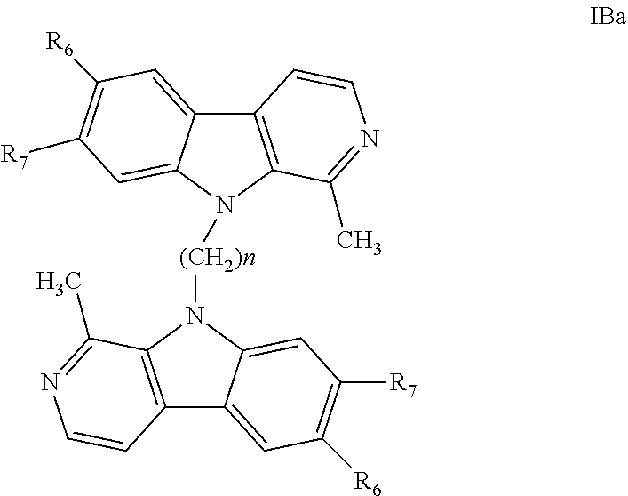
C12=C(C(C)=NC=C1)N([(CH2)n]N1C3=C(C4=CC([R6])=C([R7])C=C14)C=CN=C3C)C1=CC([R7])=C([R6])C=C21
